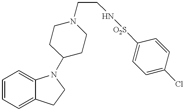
C1=CC=C2C(=C1)N(C1CCN(CCN[O2S]C3=CC=C(Cl)C=C3)CC1)CC2
